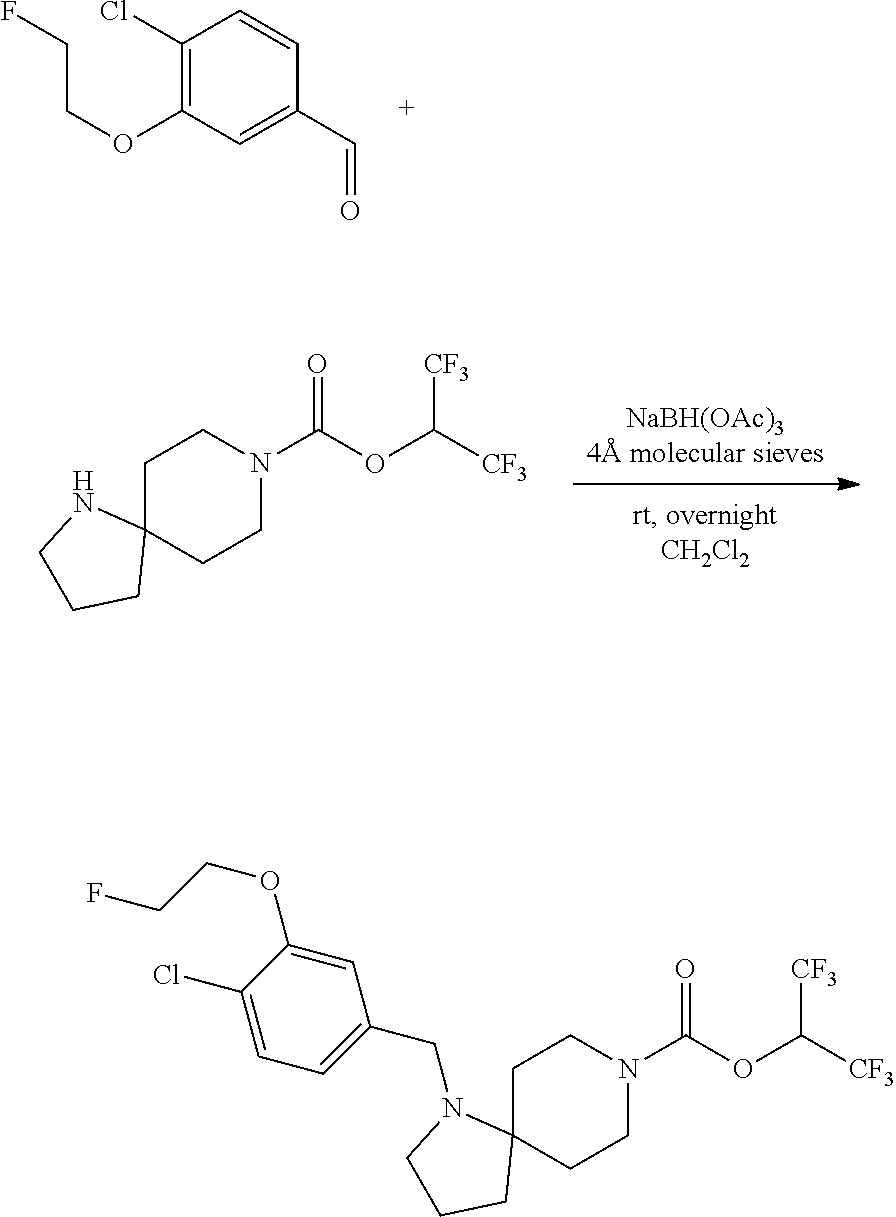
C1C2(CCN(C(OC([CF3])[CF3])=O)C1)NCCC2.C1(Cl)=C(OCCF)C=C(C=O)C=C1.C1C2(CCN(C(OC([CF3])[CF3])=O)C1)N(CC1=CC=C(Cl)C(OCCF)=C1)CCC2
